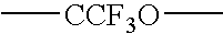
C[CCF3O]C
